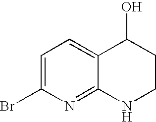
C1(Br)=CC=C2C(=N1)NCCC2O
